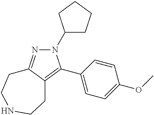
N1(C2CCCC2)N=C2C(=C1C1=CC=C(OC)C=C1)CCNCC2
